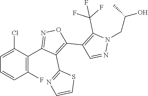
C1=C(Cl)C(C2=NOC(C3=C(C(F)(F)F)N(CC(O)C)N=C3)=C2C2=NC=CS2)=C(F)C=C1
